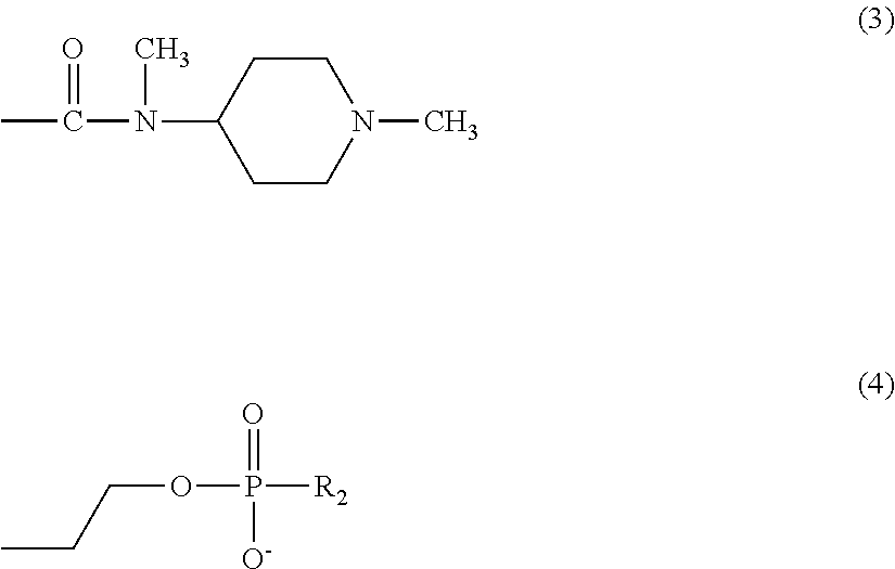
C1CC(N(C(C)=O)C)CCN1C.CCCOP([R2])(=O)[O-]
